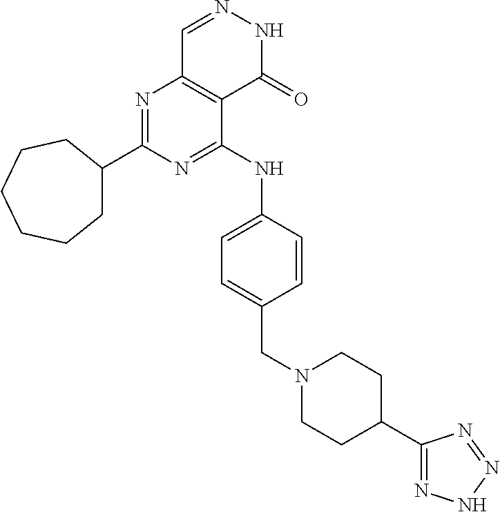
C1C(C2=NC3=C(C(NC4=CC=C(CN5CCC(C6=NNN=N6)CC5)C=C4)=N2)C(=O)NN=C3)CCCCC1
